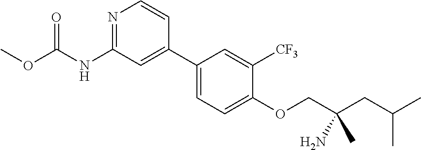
COC(NC1=NC=CC(C2=CC=C(OCC(CC(C)C)(N)C)C([CF3])=C2)=C1)=O
